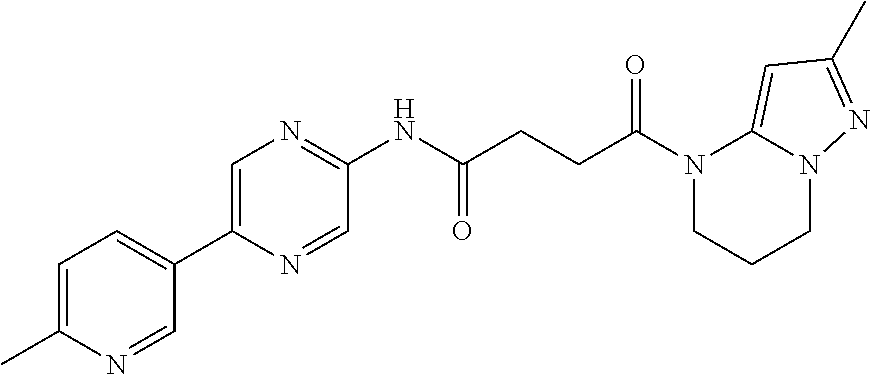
N1(C(CCC(NC2=NC=C(C3=CC=C(C)N=C3)N=C2)=O)=O)CCCN2C1=CC(C)=N2
